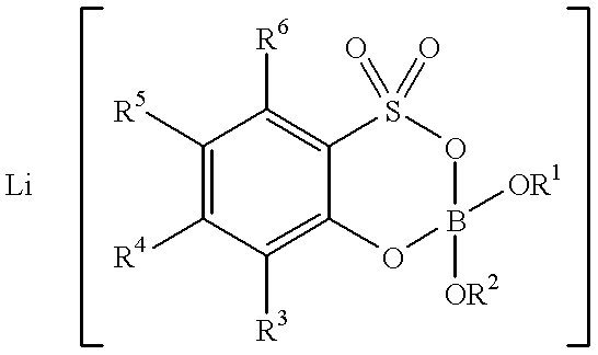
C1([R5])=C([R4])C([R3])=C2C(=C1[R6])S(=O)(=O)OB([OR1])([OR2])O2.[Li]
